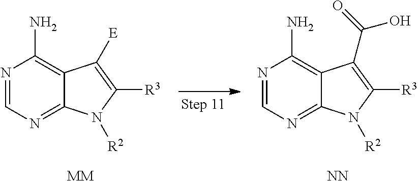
N1=CN=C2C(=C1N)C([E])=C([R3])N2[R2].[MM].N1=CN=C2C(=C1N)C(C(=O)O)=C([R3])N2[R2].[NN]
